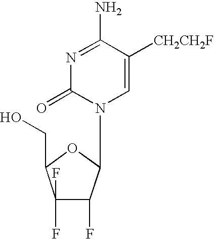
N1=C(N)C([CH2CH2F])=CN(C2C(F)C(F)(F)C(CO)O2)C1=O
